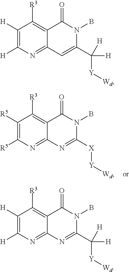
C1([R5])=C([R5])N=C2C(=C1[R3])C(=O)N(B)C([X][Y][Wd])=N2.C1([H])=C([H])N=C2C(=C1[R3])C(=O)N(B)C(C([Y][Wd])([H])[H])=C2.C1([H])=C([H])N=C2C(=C1[R3])C(=O)N(B)C(C([Y][Wd])([H])[H])=N2
